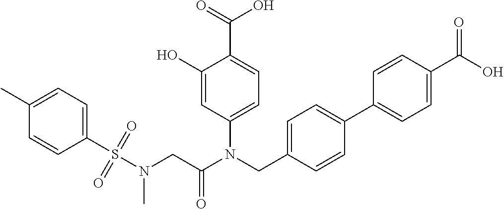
C1=C(N(CC2=CC=C(C3=CC=C(C(O)=O)C=C3)C=C2)C(CN(S(C2=CC=C(C)C=C2)(=O)=O)C)=O)C=C(O)C(C(=O)O)=C1
